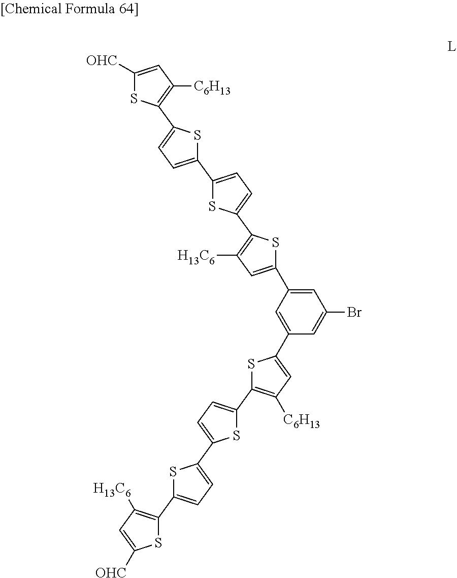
C1(C2=CC([H13C6])=C(C3=CC=C(C4=CC=C(C5=C([C6H13])C=C([OHC])S5)S4)S3)S2)=CC(Br)=CC(C2=CC([C6H13])=C(C3=CC=C(C4=CC=C(C5=C([H13C6])C=C([OHC])S5)S4)S3)S2)=C1
